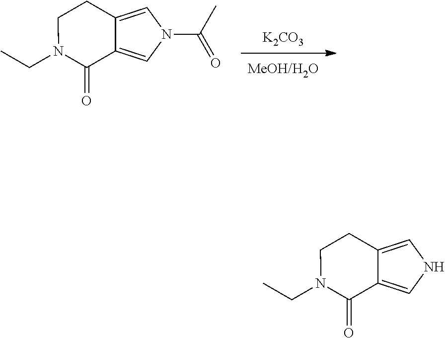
[K2CO3].C12=CN(C(C)=O)C=C1CCN(CC)C2=O.C12=CNC=C1CCN(CC)C2=O
